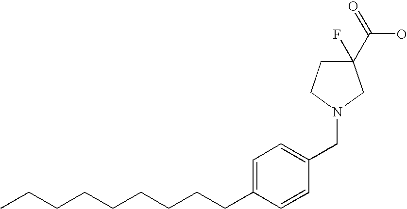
C1=C(CCCCCCCCC)C=CC(CN2CC(C(=O)O)(F)CC2)=C1
